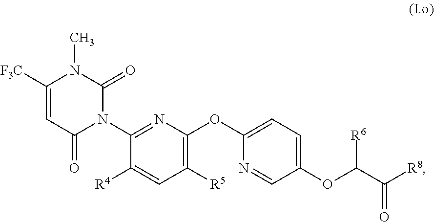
C1([R5])=C(OC2=CC=C(OC(C([R8])=O)[R6])C=N2)N=C(N2C(=O)N(C)C([F3C])=CC2=O)C([R4])=C1
